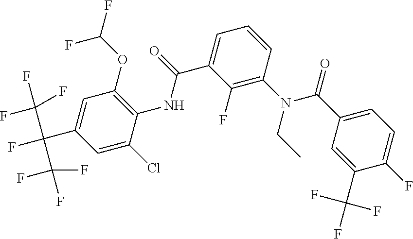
C1(F)=C(N(C(C2=CC=C(F)C(C(F)(F)F)=C2)=O)CC)C=CC=C1C(NC1=C(OC(F)F)C=C(C(F)(C(F)(F)F)C(F)(F)F)C=C1Cl)=O
